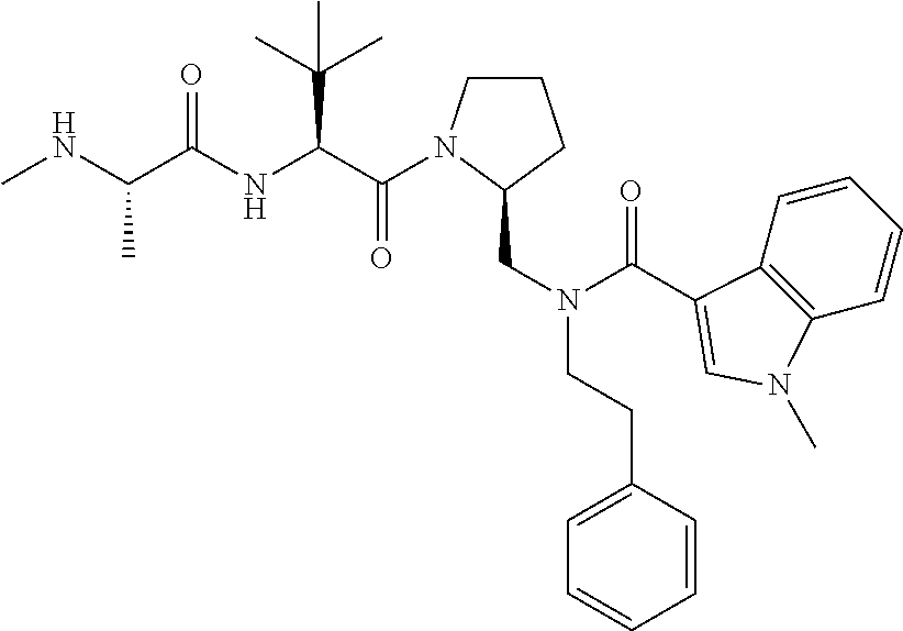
CNC(C(NC(C(=O)N1CCCC1CN(CCC1=CC=CC=C1)C(=O)C1=CN(C)C2=C1C=CC=C2)C(C)(C)C)=O)C
